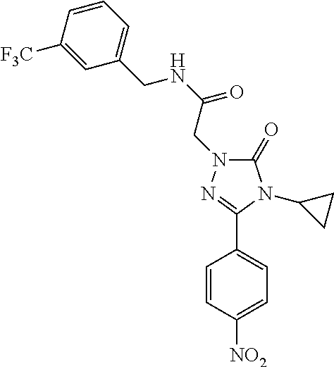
C(NC(=O)CN1C(=O)N(C2CC2)C(C2=CC=C([NO2])C=C2)=N1)C1=CC=CC([F3C])=C1
